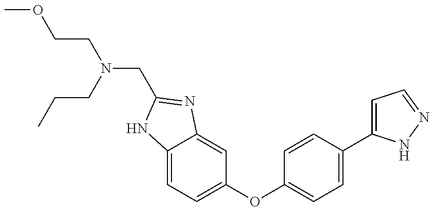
C(CN(CC1=NC2=CC(OC3=CC=C(C4=CC=NN4)C=C3)=CC=C2N1)CCC)OC
